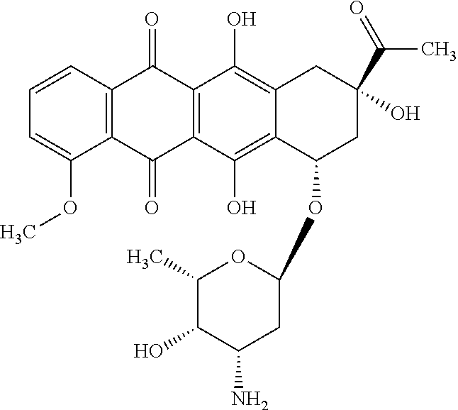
C12=C(C=CC=C1OC)C(=O)C1=C(C2=O)C(O)=C2C(=C1O)CC(O)(C(=O)C)CC2OC1OC(C)C(O)C(N)C1
